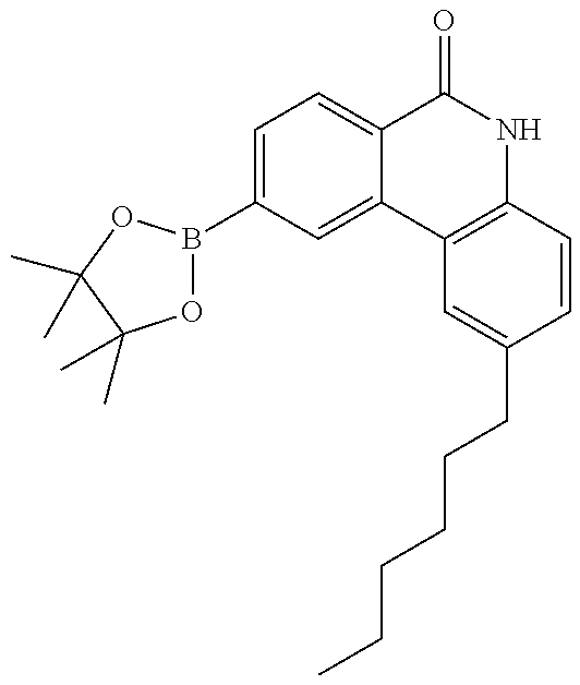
C1=C(B2OC(C)(C)C(C)(C)O2)C=C2C(=C1)C(=O)NC1=C2C=C(CCCCCC)C=C1
